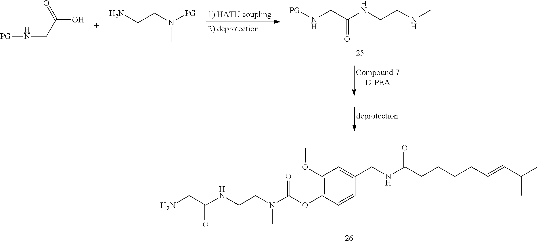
C1(OC(=O)N(CCNC(CN)=O)C)=C(OC)C=C(CNC(CCCCC=CC(C)C)=O)C=C1.[PG]NCC(NCCNC)=O.C(N)CN(C)[PG].[PG]NCC(O)=O
